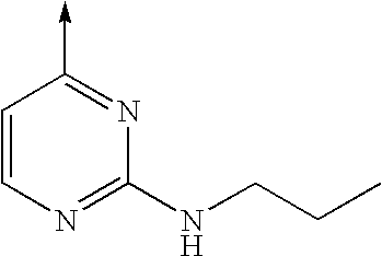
C1=CN=C(NCCC)N=C1->C
